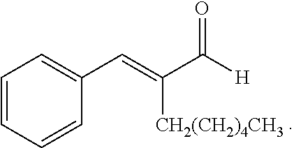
C1=CC=CC(C=C(C([H])=O)[CH2(CH2)4CH3])=C1
